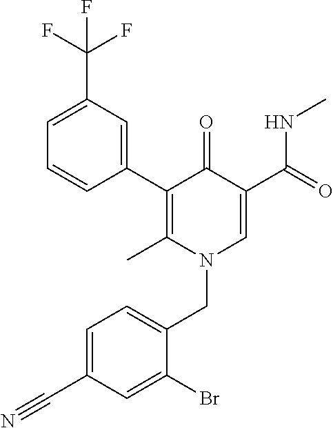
C1(C2=C(C)N(CC3=CC=C(C#N)C=C3Br)C=C(C(=O)NC)C2=O)=CC(C(F)(F)F)=CC=C1
